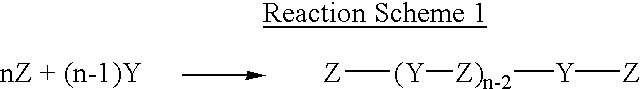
[Z][(Y][Z)n-2][Y][Z]
